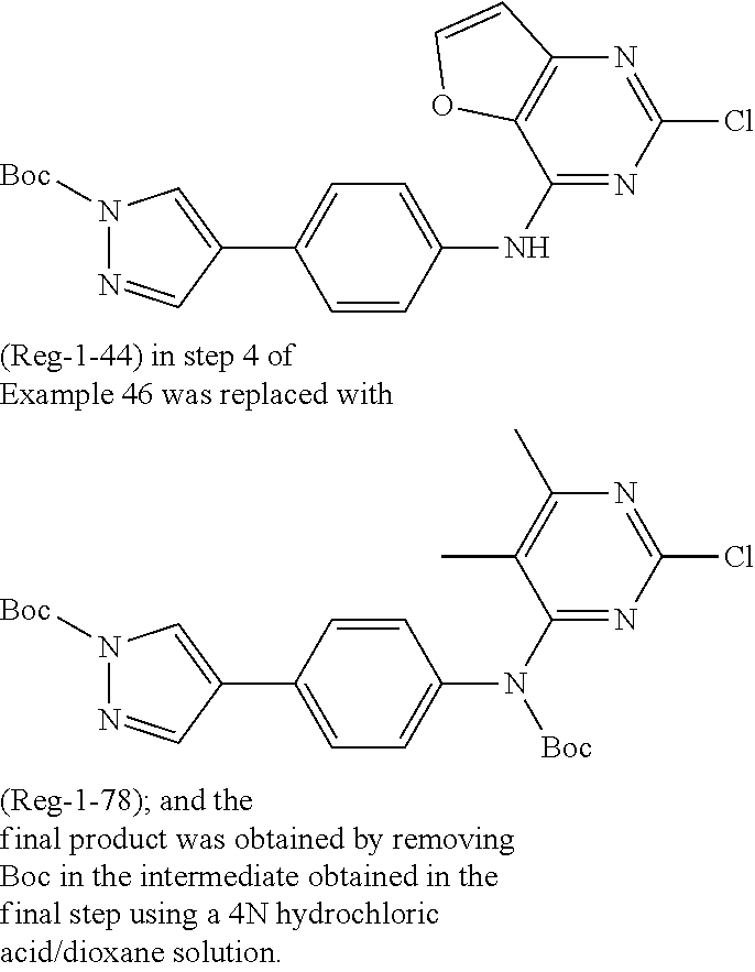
C1(NC2=CC=C(C3=CN([Boc])N=C3)C=C2)=NC(Cl)=NC2=C1OC=C2.C1(N(C2=CC=C(C3=CN([Boc])N=C3)C=C2)[Boc])=NC(Cl)=NC(C)=C1C
